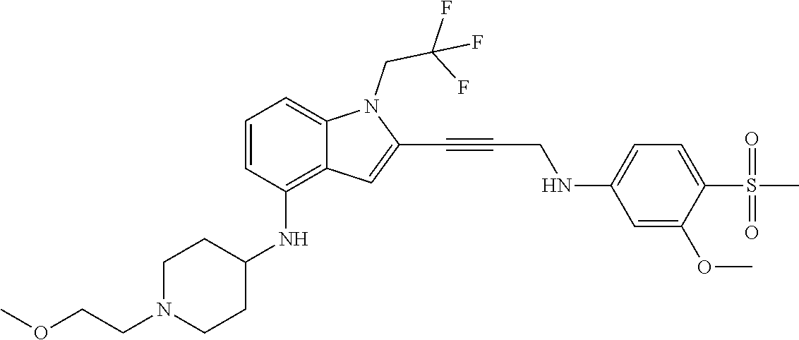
C(C#CC1=CC2=C(NC3CCN(CCOC)CC3)C=CC=C2N1CC(F)(F)F)NC1=CC=C(S(C)(=O)=O)C(OC)=C1
